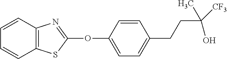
C1(OC2=NC3=C(S2)C=CC=C3)=CC=C(CCC([CF3])(C)O)C=C1
